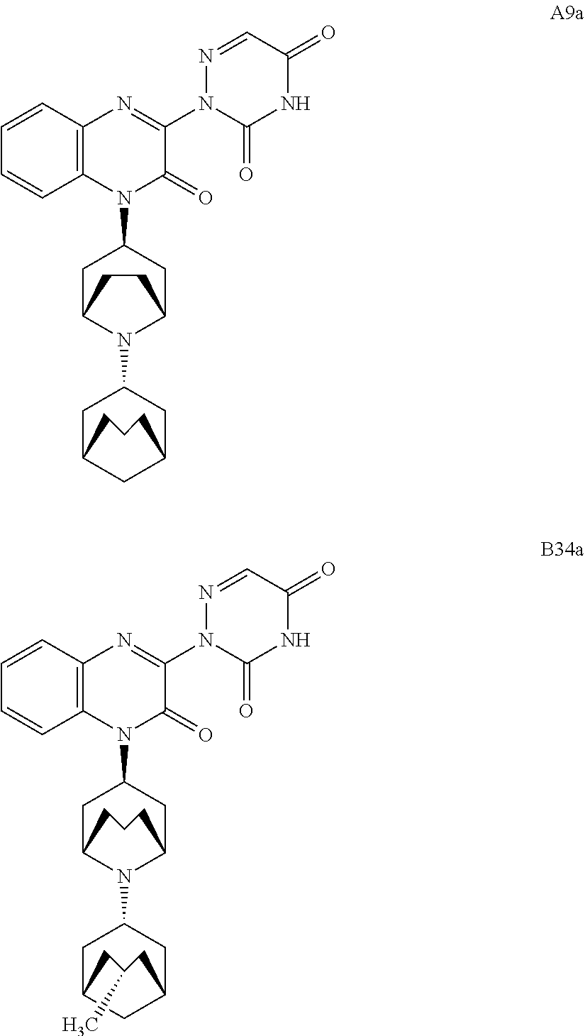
C12=C(N=C(N3C(=O)NC(=O)C=N3)C(=O)N1C1CC3N(C4CC5CC(C4)CCC5)C(C1)CC3)C=CC=C2.C12=C(N=C(N3C(=O)NC(=O)C=N3)C(=O)N1C1CC3N(C4CC5CC(C4)CC(C)C5)C(C1)CCC3)C=CC=C2
